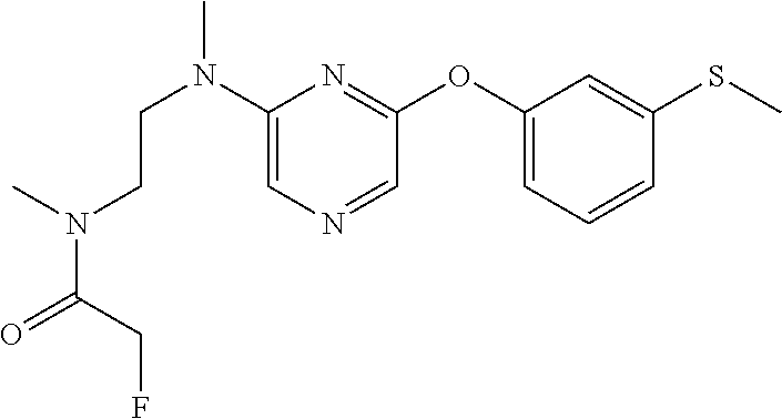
C1(N(CCN(C(=O)CF)C)C)=CN=CC(OC2=CC=CC(SC)=C2)=N1
